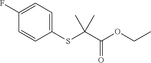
C1(SC(C(OCC)=O)(C)C)=CC=C(F)C=C1
